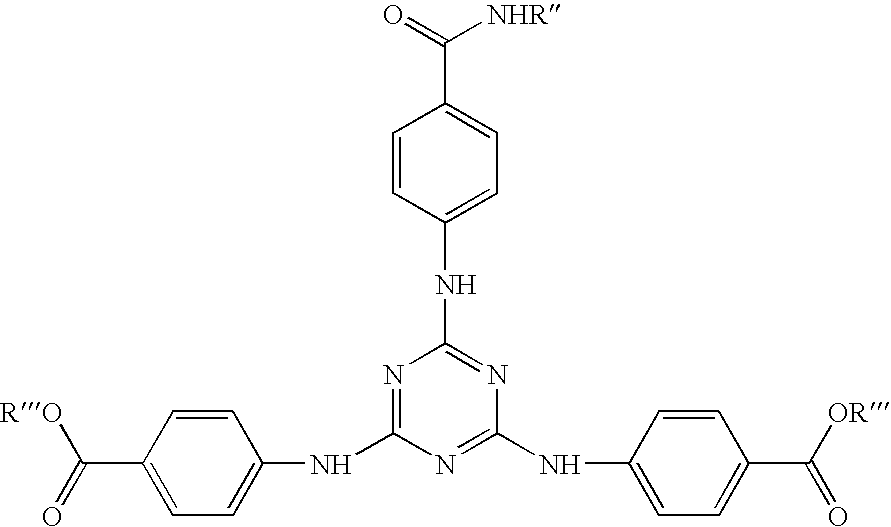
C1=CC(NC2=NC(NC3=CC=C(C([OR])=O)C=C3)=NC(NC3=CC=C(C([RO])=O)C=C3)=N2)=CC=C1C(=O)[NHR]
